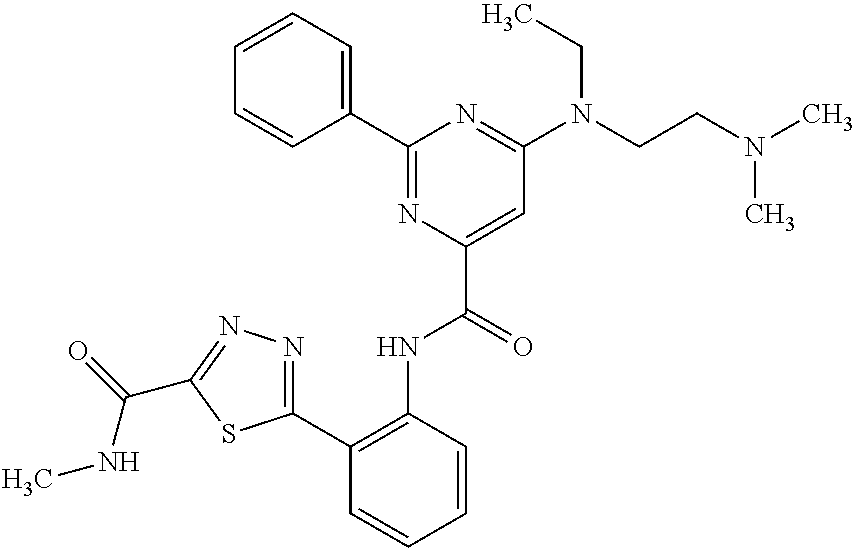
C1=CC=C(C2=NC(C(NC3=C(C4=NN=C(C(NC)=O)S4)C=CC=C3)=O)=CC(N(CCN(C)C)CC)=N2)C=C1
